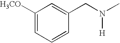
C1([H3CO])=CC=CC(CN(C)[H])=C1
